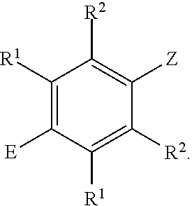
C1([R1])=C([E])C([R1])=C([R2])C([Z])=C1[R2]
